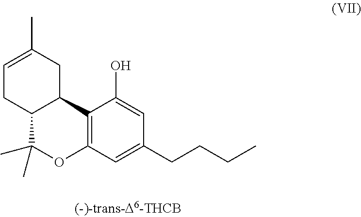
C12=C(C=C(CCCC)C=C1O)OC(C)(C)C1C2CC(C)=CC1
